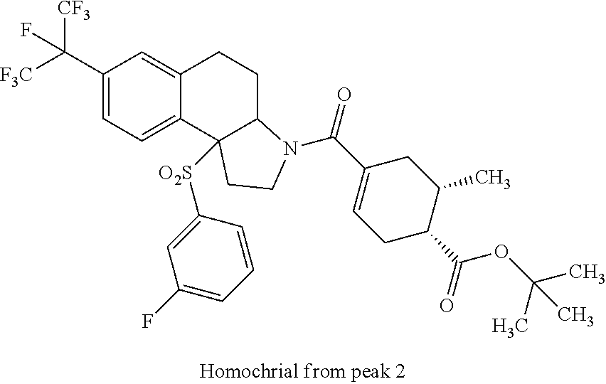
C1(C([F3C])([CF3])F)=CC=C2C(=C1)CCC1C2([O2S]C2=CC(F)=CC=C2)CCN1C(C1=CCC(C(OC(C)(C)C)=O)C(C)C1)=O
